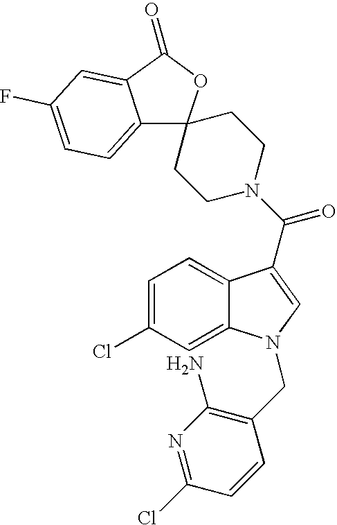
C12=CC=C(F)C=C1C(=O)OC21CCN(C(=O)C2=CN(CC3=C(N)N=C(Cl)C=C3)C3=CC(Cl)=CC=C32)CC1
